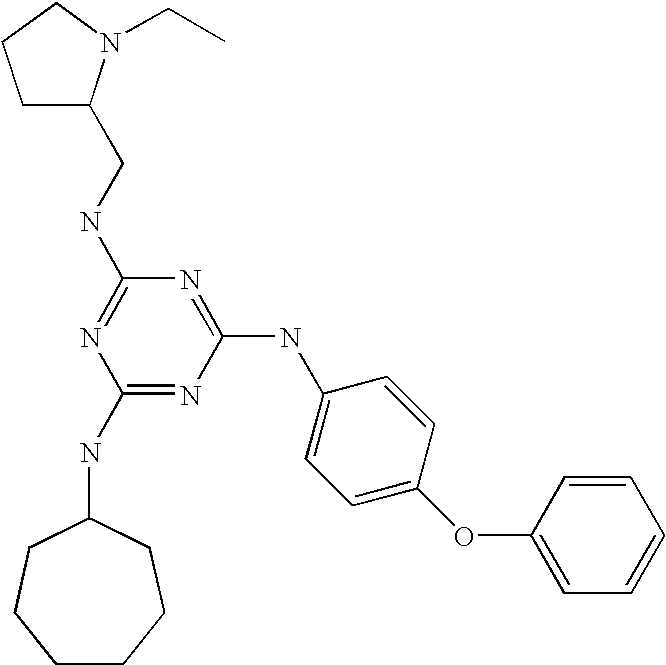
C(NC1=NC(NC2CCCCCC2)=NC(NC2=CC=C(OC3=CC=CC=C3)C=C2)=N1)C1CCCN1CC
